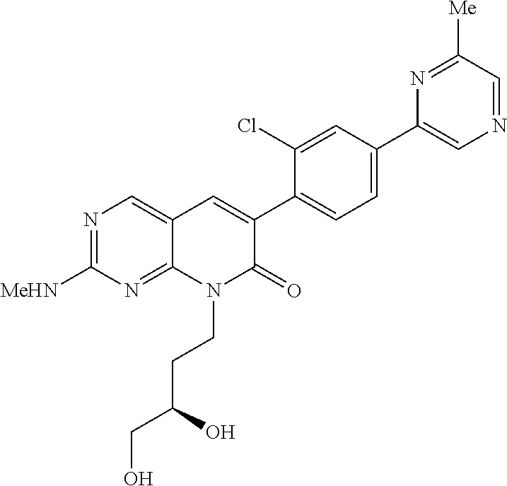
N1=C([MeHN])N=C2C(=C1)C=C(C1=CC=C(C3=CN=CC([Me])=N3)C=C1Cl)C(=O)N2CCC(O)CO
